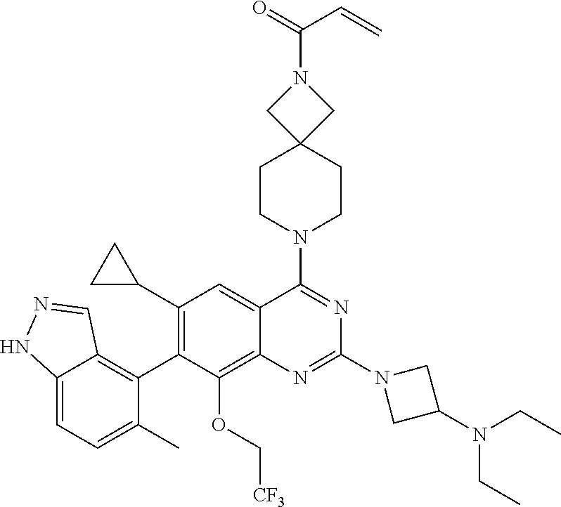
C12=CC=C(C)C(C3=C(C4CC4)C=C4C(=C3OC[CF3])N=C(N3CC(N(CC)CC)C3)N=C4N3CCC4(CC3)CN(C(=O)C=C)C4)=C1C=NN2
